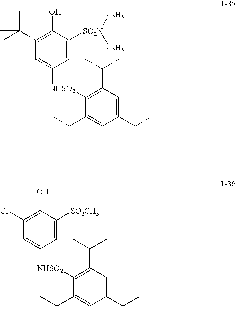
C1=C([NHSO2]C2=C(C(C)C)C=C(C(C)C)C=C2C(C)C)C=C([SO2N]([C2H5])[C2H5])C(O)=C1C(C)(C)C.C1=C([NHSO2]C2=C(C(C)C)C=C(C(C)C)C=C2C(C)C)C=C([SO2CH3])C(O)=C1Cl
